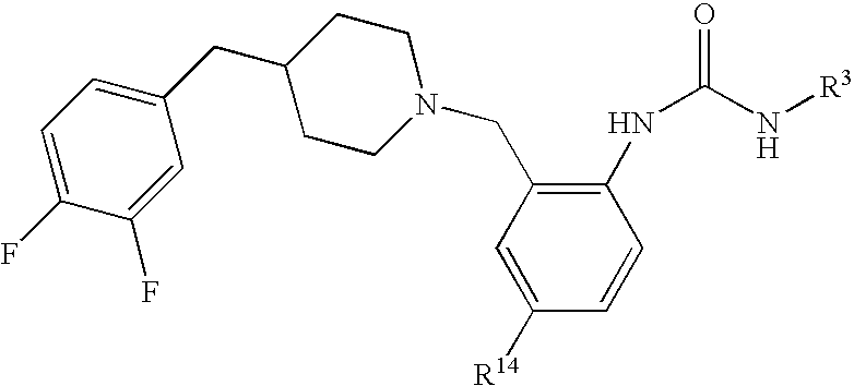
C1([R14])=CC(CN2CCC(CC3=CC=C(F)C(F)=C3)CC2)=C(NC(N[R3])=O)C=C1
